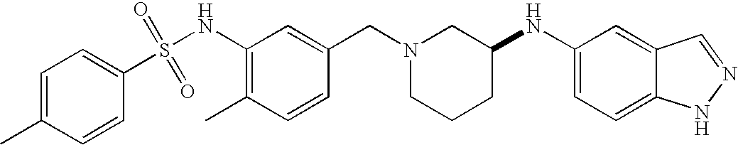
C1=C(C)C=CC(S(=O)(=O)NC2=C(C)C=CC(CN3CCCC(NC4=CC=C5C(=C4)C=NN5)C3)=C2)=C1
